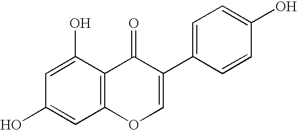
C12=C(C(O)=CC(O)=C1)C(=O)C(C1=CC=C(O)C=C1)=CO2
